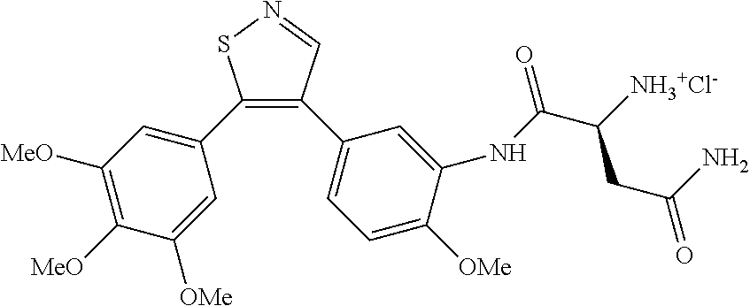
C1(C2=CC([MeO])=C([MeO])C([OMe])=C2)=C(C2=CC=C([OMe])C(NC(C([NH3+Cl-])CC(=O)N)=O)=C2)C=NS1
